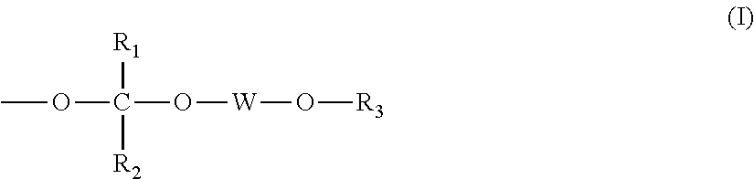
COC(O[W]O[R3])([R1])[R2]
